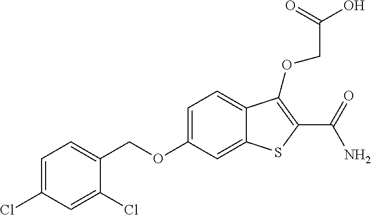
C(OC1=CC=C2C(=C1)SC(C(N)=O)=C2OCC(=O)O)C1=CC=C(Cl)C=C1Cl
